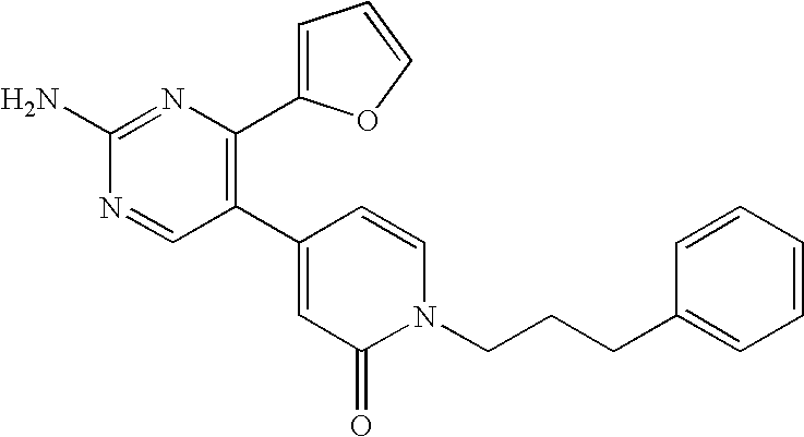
C1(N)=NC(C2=CC=CO2)=C(C2=CC(=O)N(CCCC3=CC=CC=C3)C=C2)C=N1
